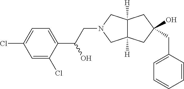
C1=C(Cl)C(C(CN2CC3([H])C([H])(C2)CC(CC2=CC=CC=C2)(O)C3)O)=CC=C1Cl
